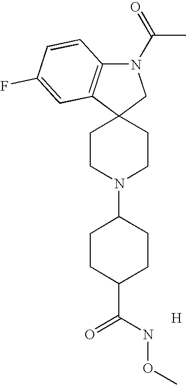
C1CN(C2CCC(C(NOC)=O)CC2)CCC12CN(C(=O)C)C1=C2C=C(F)C=C1.[H]
